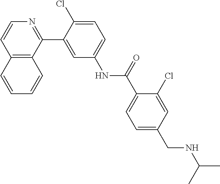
C12=C(C(C3=CC(NC(C4=CC=C(CNC(C)C)C=C4Cl)=O)=CC=C3Cl)=NC=C1)C=CC=C2
